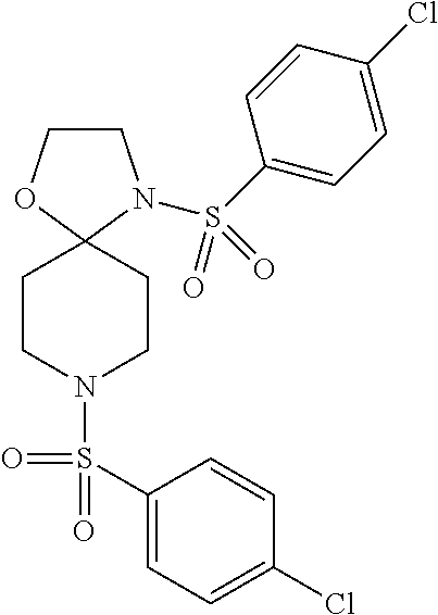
C1CN(S(C2=CC=C(Cl)C=C2)(=O)=O)C2(O1)CCN(S(C1=CC=C(Cl)C=C1)(=O)=O)CC2
